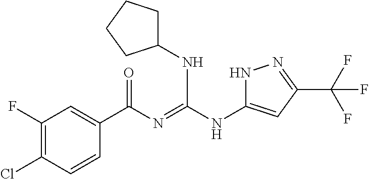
C1(F)=C(Cl)C=CC(C(N=C(NC2=CC(C(F)(F)F)=NN2)NC2CCCC2)=O)=C1
